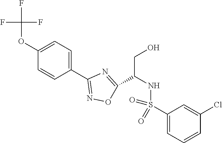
C1(OC(F)(F)F)=CC=C(C2=NOC(C(NS(C3=CC=CC(Cl)=C3)(=O)=O)CO)=N2)C=C1
